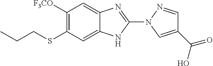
C1([F3CO])=C(SCCC)C=C2C(=C1)N=C(N1C=C(C(O)=O)C=N1)N2
